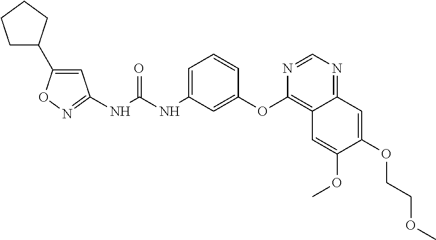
C1=C(C2CCCC2)ON=C1NC(NC1=CC=CC(OC2=C3C(=NC=N2)C=C(OCCOC)C(OC)=C3)=C1)=O
